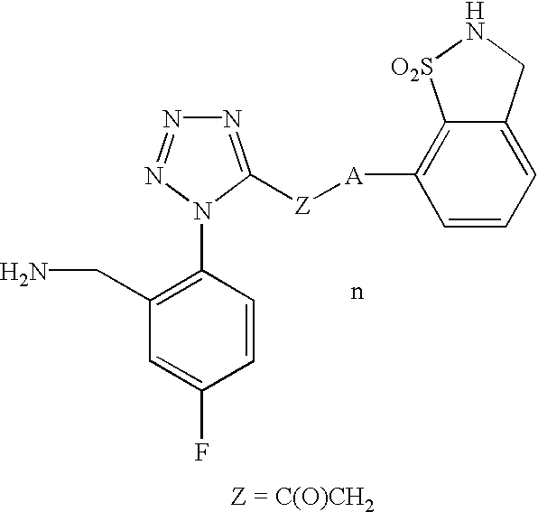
C1(CN)=C(N2N=NN=C2[Z][A]C2=C3C(=CC=C2)CN[O2S]3)C=CC(F)=C1
